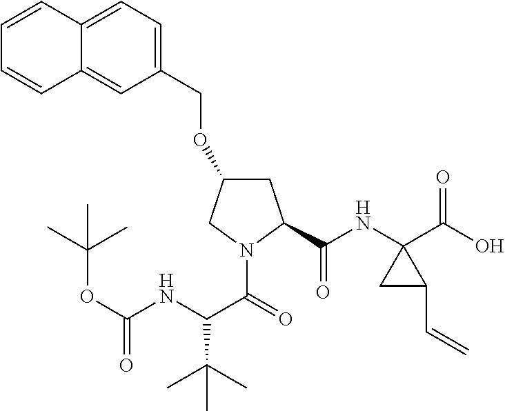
C1(COC2CC(C(NC3(C(O)=O)CC3C=C)=O)N(C(=O)C(NC(OC(C)(C)C)=O)C(C)(C)C)C2)=CC=C2C(=C1)C=CC=C2
